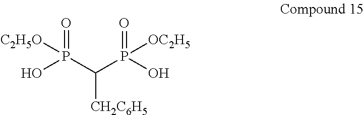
O=P(C(P(O)([OC2H5])=O)[CH2C6H5])([C2H5O])O
